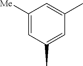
C1([Me])=CC(C)=CC(C)=C1
